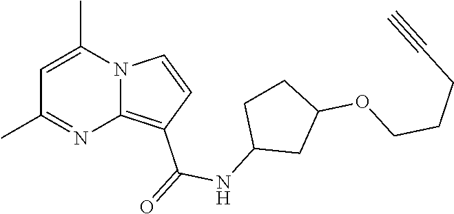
C1=C(C)N2C(=C(C(=O)NC3CC(OCCCC#C)CC3)C=C2)N=C1C
